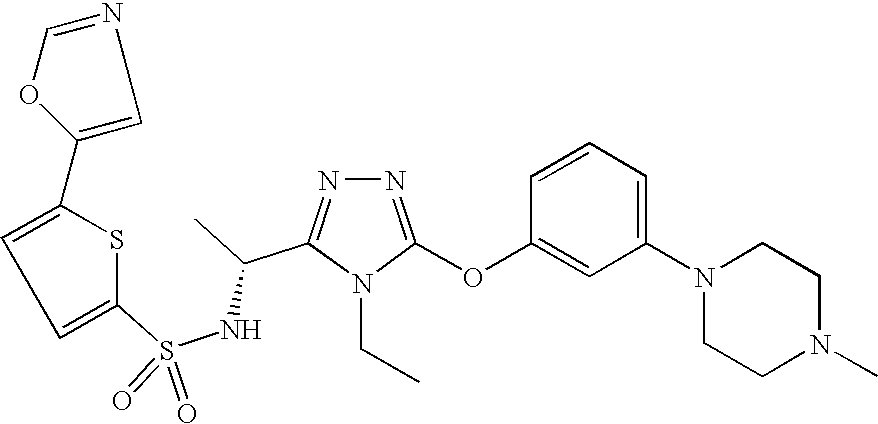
N1=C(OC2=CC(N3CCN(C)CC3)=CC=C2)N(CC)C(C(C)NS(=O)(=O)C2=CC=C(C3=CN=CO3)S2)=N1
